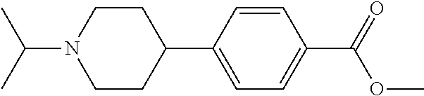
C1CC(C2=CC=C(C(=O)OC)C=C2)CCN1C(C)C
